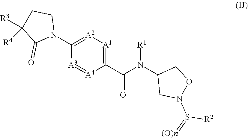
C1(C(N(C2CN(S(=[(O)n])[R2])OC2)[R1])=O)=[A1][A2]=C(N2CCC([R3])([R4])C2=O)[A3]=[A4]1
